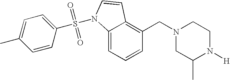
C1=CC=C2C(=C1CN1CC(C)N([H])CC1)C=CN2S(C1=CC=C(C)C=C1)(=O)=O
